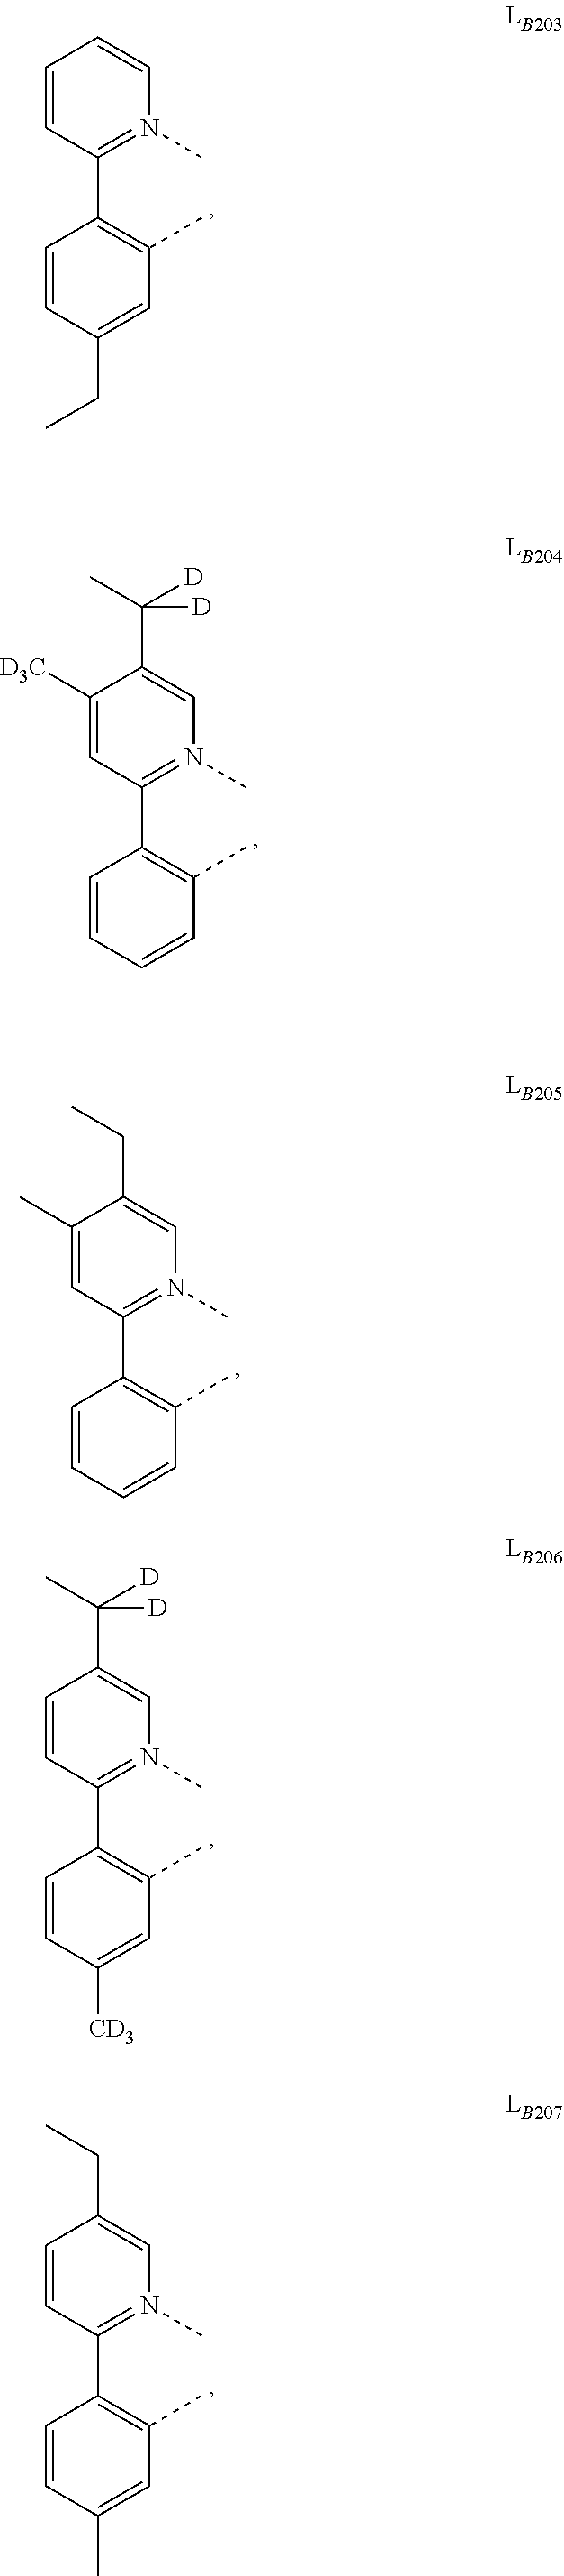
C1(C2=C(C)C=C(CC)C=C2)=N(C)C=CC=C1.C1(C2=C(C)C=CC=C2)=N(C)C=C(C([D])(C)[D])C([D3C])=C1.C1(C2=C(C)C=CC=C2)=N(C)C=C(CC)C(C)=C1.C1(C2=C(C)C=C([CD3])C=C2)=N(C)C=C(C([D])(C)[D])C=C1.C1(C2=C(C)C=C(C)C=C2)=N(C)C=C(CC)C=C1
